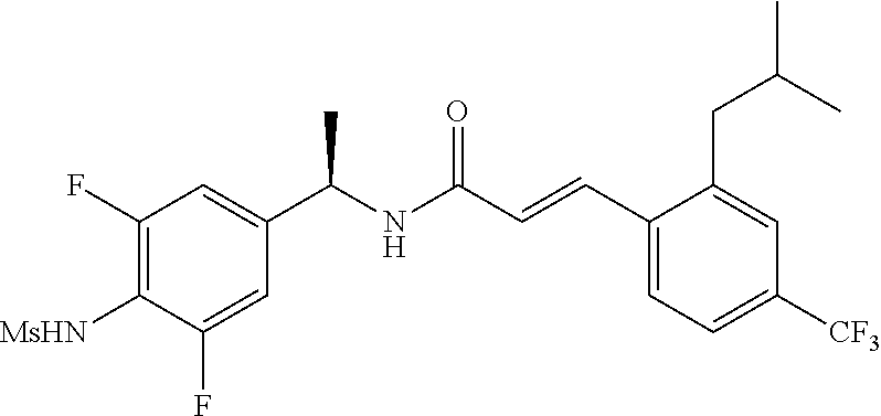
C1(F)=C([MsHN])C(F)=CC(C(NC(C=CC2=CC=C([CF3])C=C2CC(C)C)=O)C)=C1
